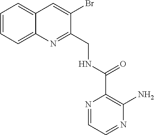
C1=CC=C2C(=C1)C=C(Br)C(CNC(C1=C(N)N=CC=N1)=O)=N2
